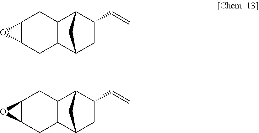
C12C(C3CC(C=C)C1C3)CC1C(C2)O1.C12C(C3CC(C=C)C1C3)CC1C(C2)O1
